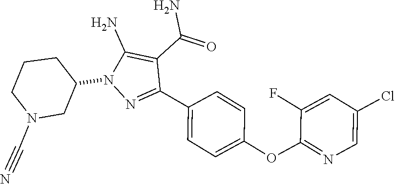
C1=C(C2=NN(C3CCCN(C#N)C3)C(N)=C2C(=O)N)C=CC(OC2=NC=C(Cl)C=C2F)=C1
